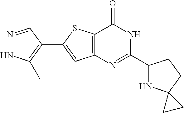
N1=CC(C2=CC3=C(S2)C(=O)NC(C2NC4(CC2)CC4)=N3)=C(C)N1
